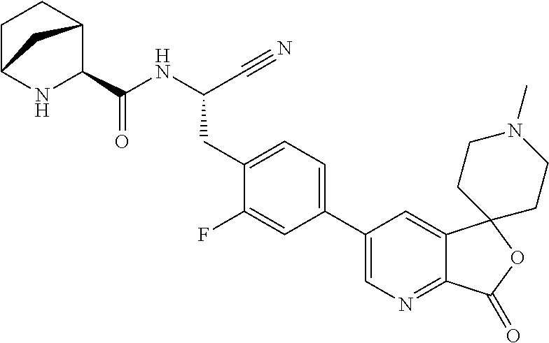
C(NC(CC1=CC=C(C2=CN=C3C(=C2)C2(OC3=O)CCN(C)CC2)C=C1F)C#N)(=O)C1C2CCC(N1)C2
